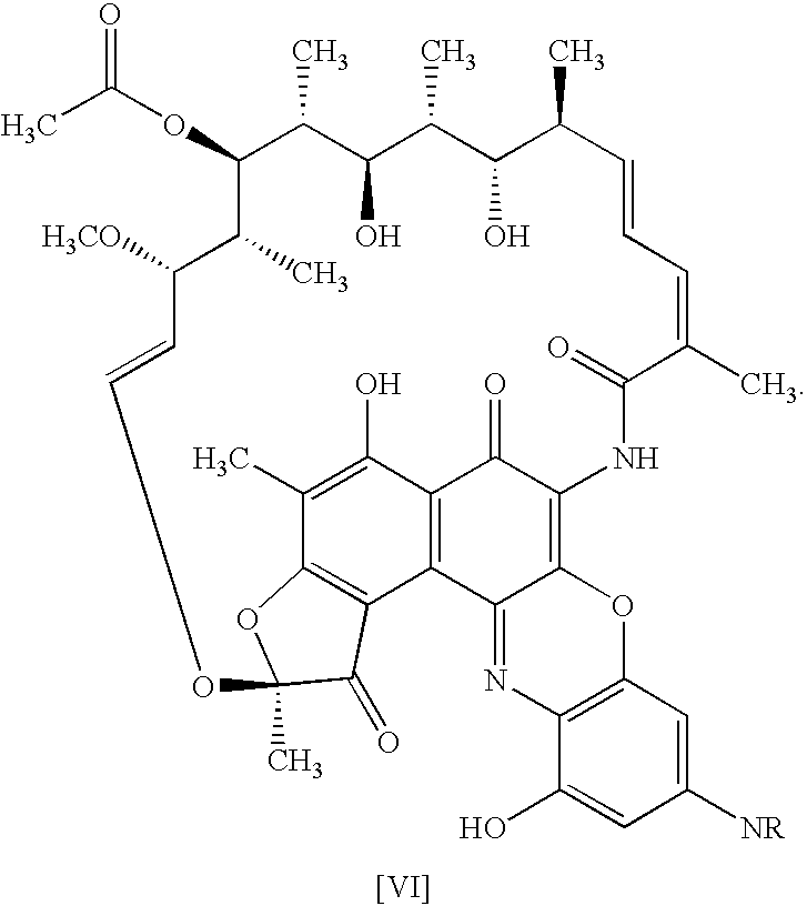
C1(OC(C)=O)C(C)C([H3CO])C=COC2(C)OC3=C(C4=C(C(=O)C(=C5C4=NC4=C(O5)C=C([NR])C=C4O)NC(=O)C(C)=CC=CC(C)C(O)C(C)C(O)C1C)C(O)=C3C)C2=O.[[VI]]
